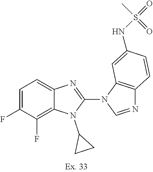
C12=C(C=CC(NS(C)(=O)=O)=C1)N=CN2C1=NC2=CC=C(F)C(F)=C2N1C1CC1
